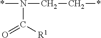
*N(CC*)C([R1])=O
